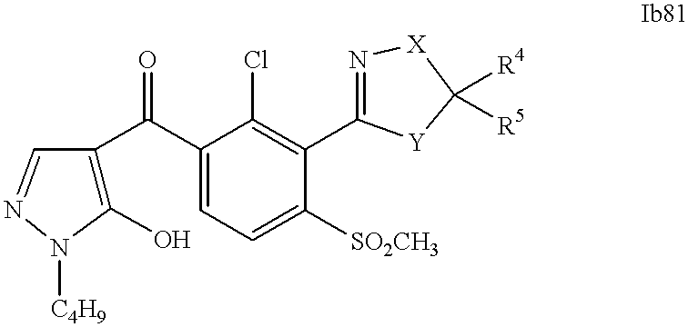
C1(O)=C(C(C2=CC=C([SO2CH3])C(C3=N[X]C([R4])([R5])[Y]3)=C2Cl)=O)C=NN1[C4H9]
